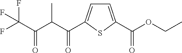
C(C(C(=O)C1=CC=C(C(=O)OCC)S1)C)(C(F)(F)F)=O
